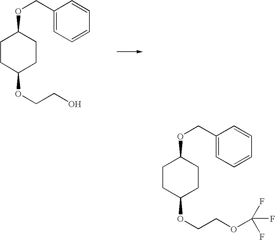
C1(COC2CCC(OCCO)CC2)=CC=CC=C1.C1(COC2CCC(OCCOC(F)(F)F)CC2)=CC=CC=C1
